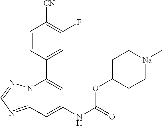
C12=NC=NN1C(C1=CC(F)=C([CN])C=C1)=CC(NC(=O)OC1CC[Na](C)CC1)=C2
